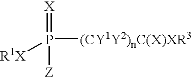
P([(CY1Y2)nC(X)XR3])(=[X])([Z])[R1X]
